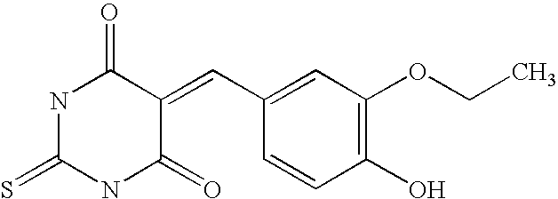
S=C1NC(=O)C(=CC2=CC(OCC)=C(O)C=C2)C(=O)N1
